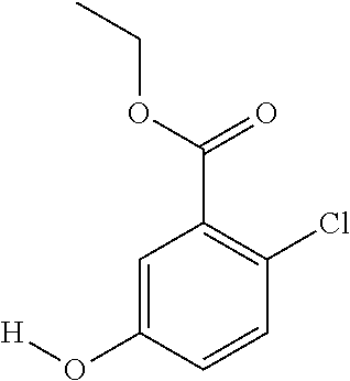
C1=C(O[H])C=CC(Cl)=C1C(=O)OCC
